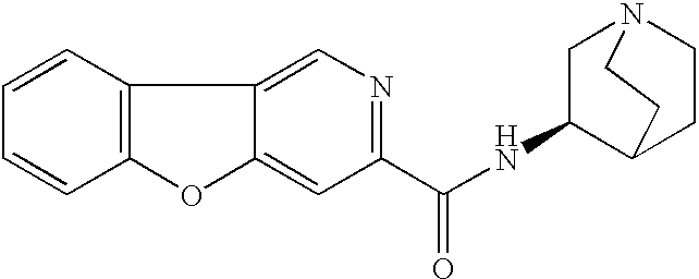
C1=CC2=C(C=C1)OC1=CC(C(NC3C4CCN(C3)CC4)=O)=NC=C21
